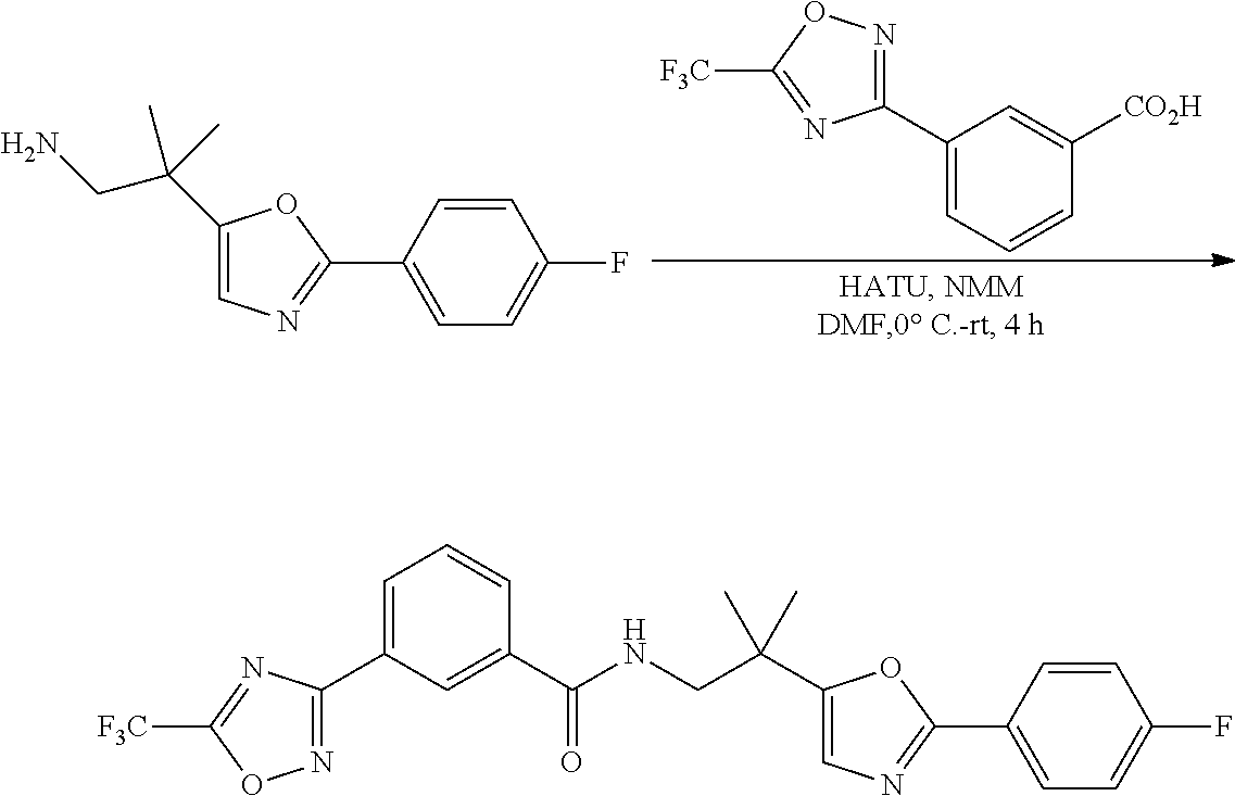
C1(C2=NOC([F3C])=N2)=CC=CC([CO2H])=C1.C1(C(CN)(C)C)=CN=C(C2=CC=C(F)C=C2)O1.C1(C(CNC(=O)C2=CC(C3=NOC([F3C])=N3)=CC=C2)(C)C)=CN=C(C2=CC=C(F)C=C2)O1
